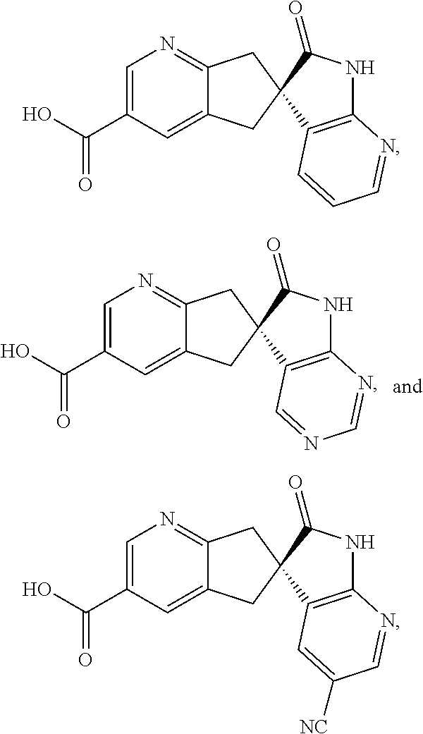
OC(C1=CN=C2C(=C1)CC1(C2)C2=C(NC1=O)N=CC=C2)=O.OC(C1=CN=C2C(=C1)CC1(C2)C2=C(NC1=O)N=CC([NC])=C2)=O.OC(C1=CN=C2C(=C1)CC1(C2)C2=C(NC1=O)N=CN=C2)=O
